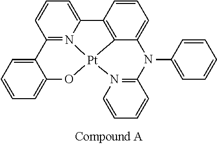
C1=CC2=N3C(=C1)C1=C4C(=CC=C1)N(C1=CC=CC=C1)C1=N([Pt]34OC3=CC=CC=C23)C=CC=C1
